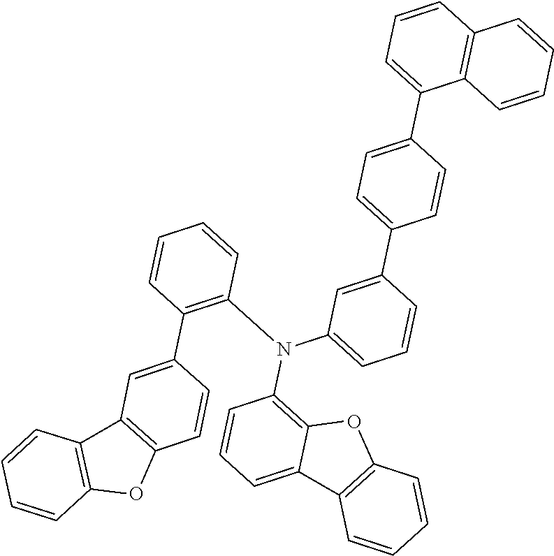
C1=CC(N(C2=C3C(=CC=C2)C2=C(O3)C=CC=C2)C2=CC=CC(C3=CC=C(C4=CC=CC5=C4C=CC=C5)C=C3)=C2)=C(C2=CC3=C(C=C2)OC2=C3C=CC=C2)C=C1
